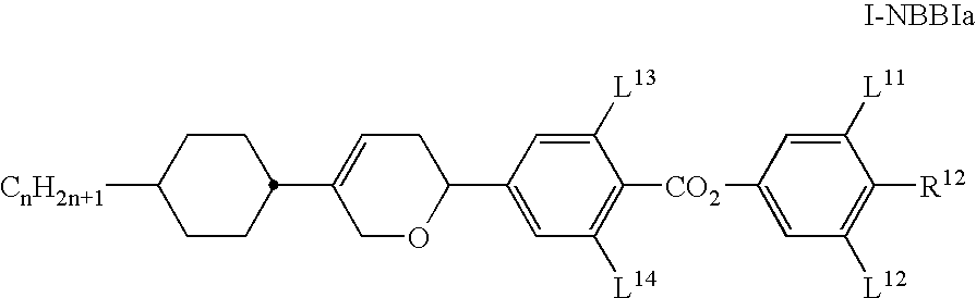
C1OC(C2=CC([L14])=C([CO2]C3=CC([L12])=C([R12])C([L11])=C3)C([L13])=C2)CC=C1C1CCC([CnH2n+1])CC1
